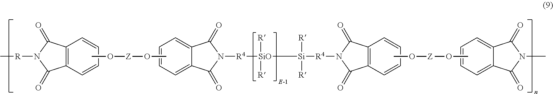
C12=C(C=CC=C1)C(=O)N([R]C)C2=O.CO[Z]OC.C12=CC=CC=C1C(=O)N([R4][SiO]([R])([R])[Si]([R])([R])[R4]N1C(=O)C3=C(C1=O)C=CC=C3)C2=O.CO[Z]OC.C12=CC=CC=C1C(=O)N(C)C2=O
